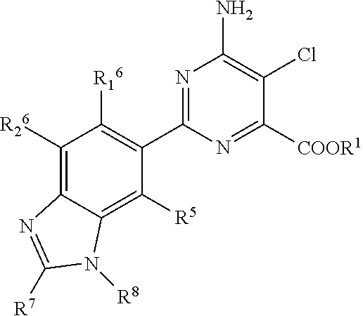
C1([R26])=C2C(=C([R5])C(C3=NC(N)=C(Cl)C([COOR1])=N3)=C1[R16])N([R8])C([R7])=N2
